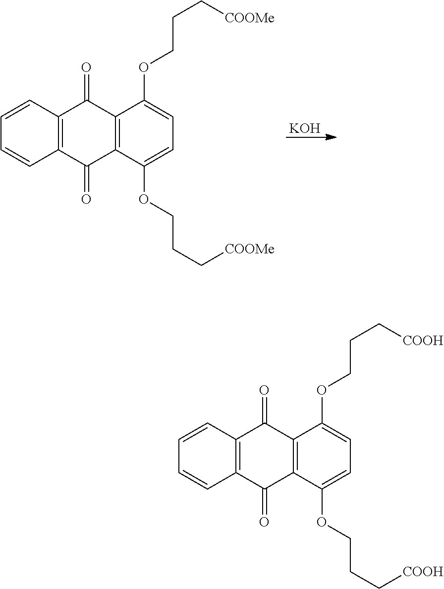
[KOH].C1=CC2=C(C=C1)C(=O)C1=C(C2=O)C(OCCC[COOMe])=CC=C1OCCC[COOMe].C1=CC2=C(C=C1)C(=O)C1=C(C2=O)C(OCCC[COOH])=CC=C1OCCC[COOH]
